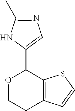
C12=C(SC=C1)C(C1=CN=C(C)N1)OCC2
